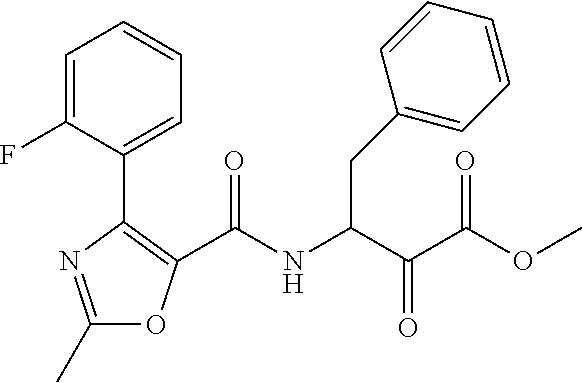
C1(C)=NC(C2=CC=CC=C2F)=C(C(NC(C(C(=O)OC)=O)CC2=CC=CC=C2)=O)O1
